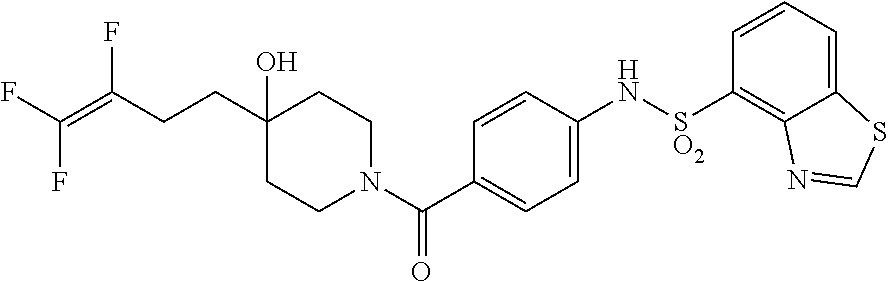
C12=CC=CC([SO2]NC3=CC=C(C(N4CCC(CCC(=C(F)F)F)(O)CC4)=O)C=C3)=C1N=CS2
